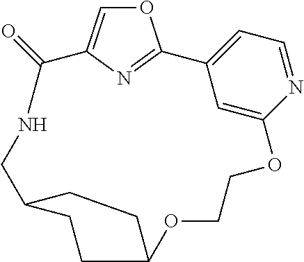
O1C=C2N=C1C1=CC=NC(=C1)OCCOC1CCC(CNC2=O)CC1
